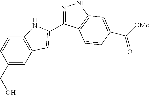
C(C1=CC2=C(C=C1)NC(C1=NNC3=C1C=CC(C([OMe])=O)=C3)=C2)O
